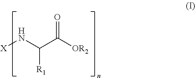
[X]NC([R1])C(=O)[OR2]
